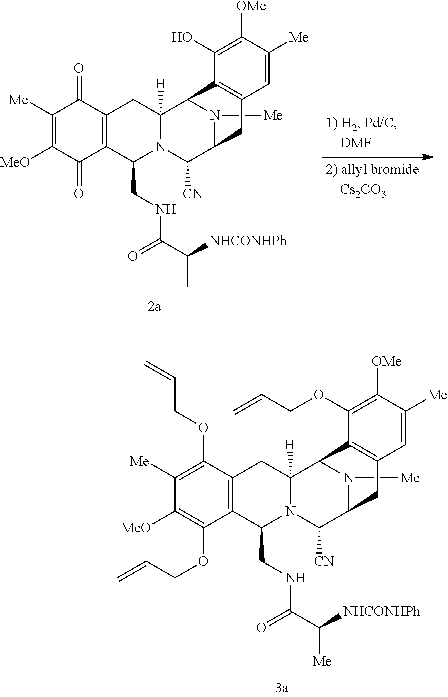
C1([Me])=C([MeO])C(=O)C2=C(C1=O)CC1([H])N(C2CNC(=O)C(C)[NHCONHPh])C([CN])C2N([Me])C1C1=C(C2)C=C([Me])C([OMe])=C1O.C1([Me])=C(OCC=C)C2=C(C(OCC=C)=C1[MeO])C(CNC(=O)C([Me])[NHCONHPh])N1C([H])(C2)C2N([Me])C(C1[CN])CC1=C2C(OCC=C)=C([OMe])C([Me])=C1
